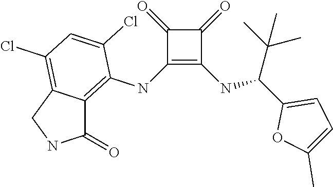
C1(NC2=C3C(=C(Cl)C=C2Cl)CNC3=O)=C(NC(C2=CC=C(C)O2)C(C)(C)C)C(=O)C1=O
